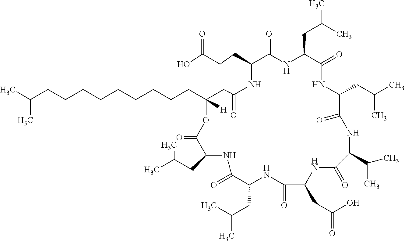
CC(CCCCCCCCCC1([H])CC(=O)NC(CCC(O)=O)C(=O)NC(CC(C)C)C(=O)NC(CC(C)C)C(=O)NC(C(C)C)C(=O)NC(CC(O)=O)C(=O)NC(CC(C)C)C(=O)NC(CC(C)C)C(=O)O1)C
